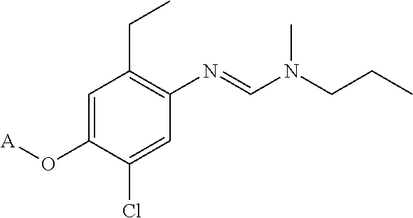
C1=C(O[A])C(Cl)=CC(N=CN(CCC)C)=C1CC
